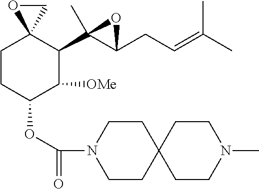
C1CC(OC(=O)N2CCC3(CC2)CCN(C)CC3)C([OMe])C(C2(C)C(CC=C(C)C)O2)C12OC2
